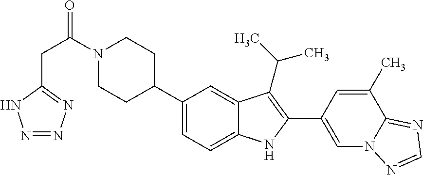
N1(C(CC2=NN=NN2)=O)CCC(C2=CC=C3C(=C2)C(C(C)C)=C(C2=CN4C(=NC=N4)C(C)=C2)N3)CC1
